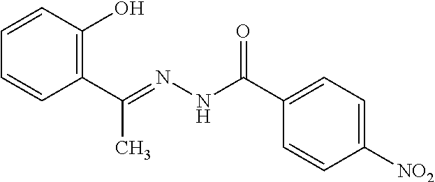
C1=CC(O)=C(C(C)=NNC(=O)C2=CC=C([NO2])C=C2)C=C1
